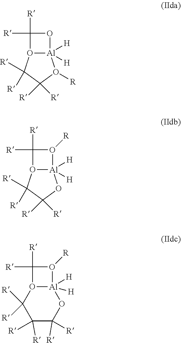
[Al]12([H])([H])O(C([R])([R])C([R])([R])O1[R])C([R])([R])O2.[Al]12([H])([H])O(C([R])([R])C([R])([R])O1)C([R])([R])O2[R].[Al]12([H])([H])O(C([R])([R])O1[R])C([R])([R])C([R])([R])C([R])([R])O2
